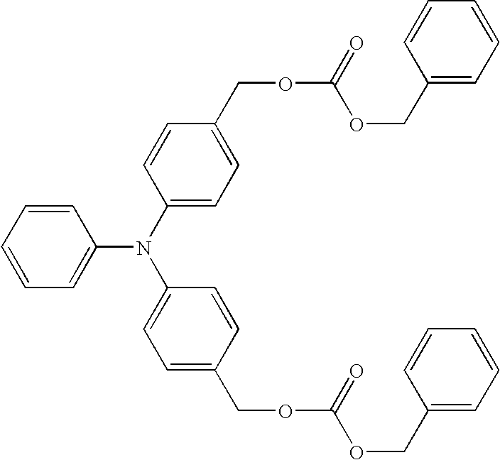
C1=CC=CC=C1N(C1=CC=C(COC(OCC2=CC=CC=C2)=O)C=C1)C1=CC=C(COC(OCC2=CC=CC=C2)=O)C=C1
